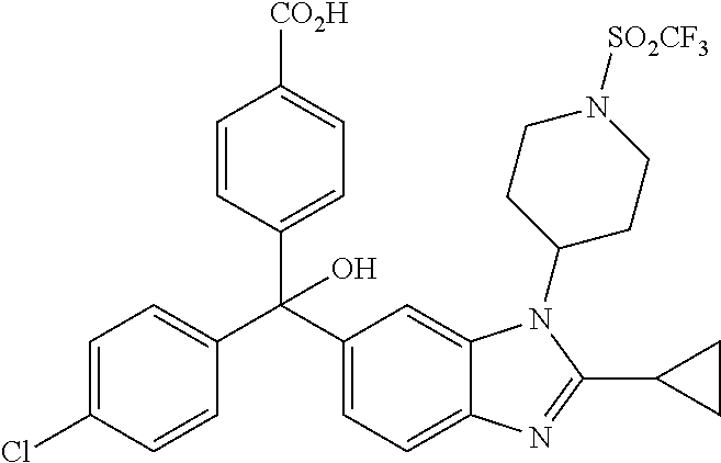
C1=C(Cl)C=CC(C(C2=CC=C3C(=C2)N(C2CCN([SO2CF3])CC2)C(C2CC2)=N3)(C2=CC=C([CO2H])C=C2)O)=C1
